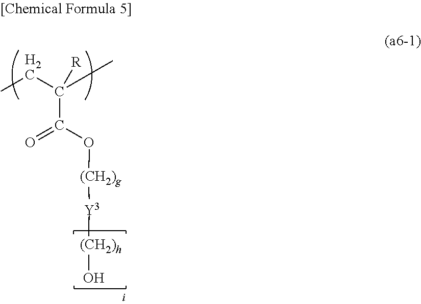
CCC(C)([R])C(=O)O[(CH2)g][Y3][(CH2)h]O
